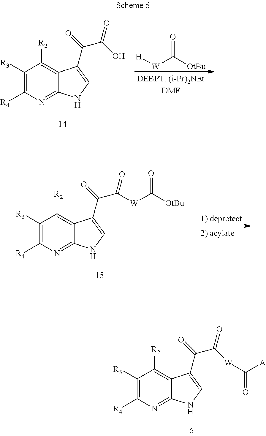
C1([R3])=C([R4])N=C2C(=C1[R2])C(C(C([W]C([A])=O)=O)=O)=CN2.C1([R3])=C([R4])N=C2C(=C1[R2])C(C(C(O)=O)=O)=CN2.[H][W]C([OtBu])=O.C1([R3])=C([R4])N=C2C(=C1[R2])C(C(C(=O)[W]C([OtBu])=O)=O)=CN2
